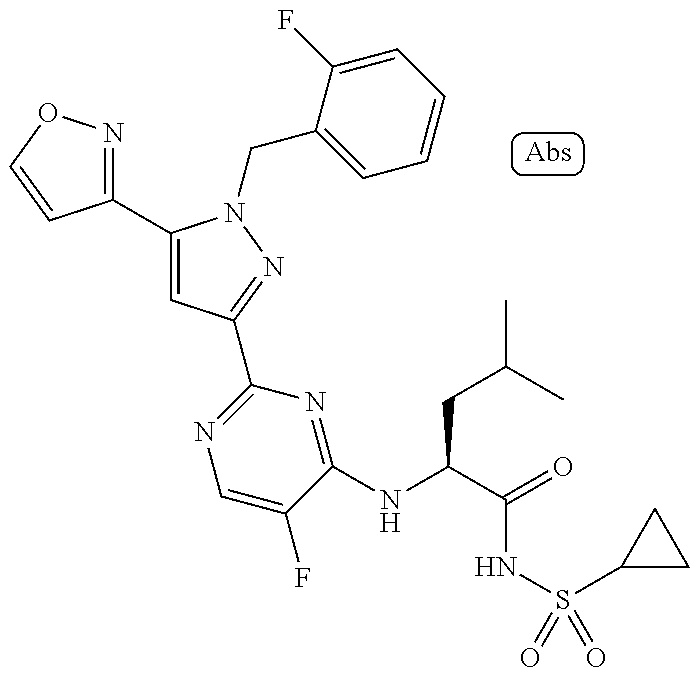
C1(C2=CC(C3=NC=C(F)C(NC(CC(C)C)C(NS(C4CC4)(=O)=O)=O)=N3)=NN2CC2=CC=CC=C2F)=NOC=C1
